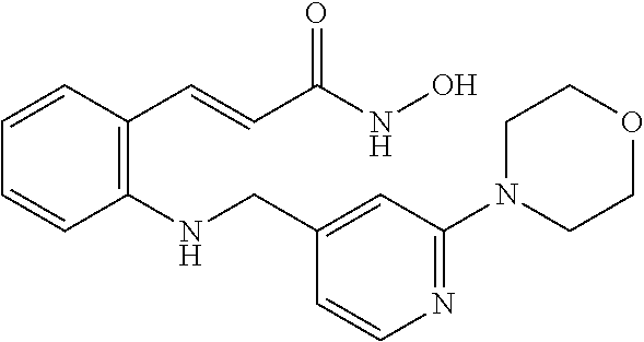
C1=CC(C=CC(NO)=O)=C(NCC2=CC(N3CCOCC3)=NC=C2)C=C1
